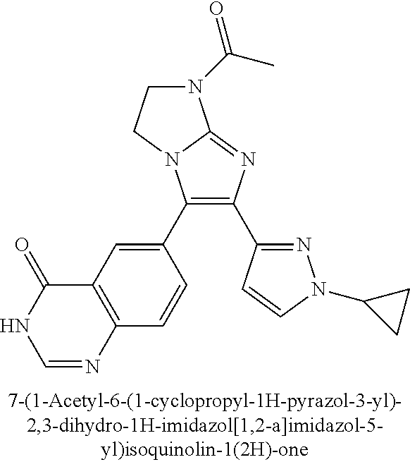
C1(C2=CC3=C(C=C2)N=CNC3=O)=C(C2=NN(C3CC3)C=C2)N=C2N1CCN2C(C)=O
